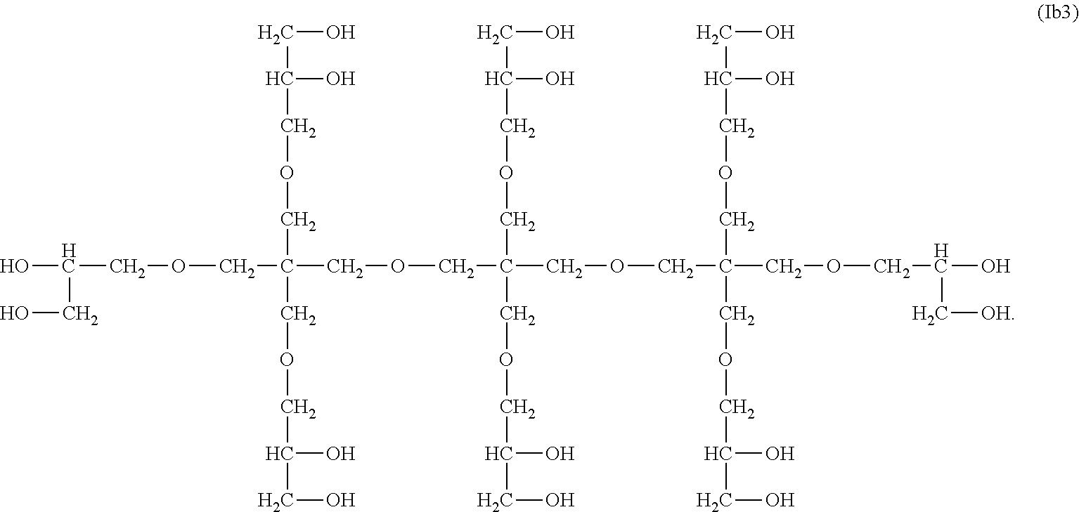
OC(COCC(COCC(O)CO)(COCC(O)CO)COCC(COCC(O)CO)(COCC(O)CO)COCC(COCC(C[OH])O)(COCC(O)CO)COCC(O)CO)CO
